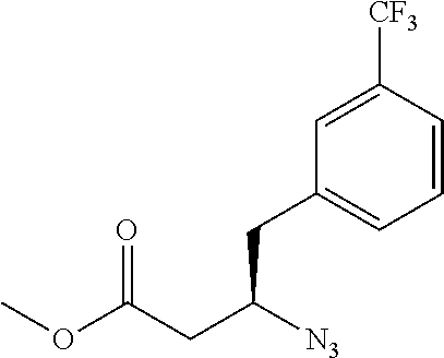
C1(CC(CC(OC)=O)[N3])=CC=CC([CF3])=C1
